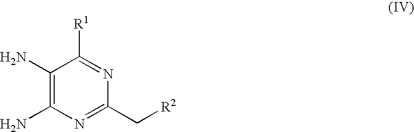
C1(N)=C(N)N=C(C[R2])N=C1[R1]
